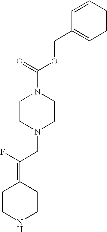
C1CNCCC1=C(F)CN1CCN(C(=O)OCC2=CC=CC=C2)CC1
